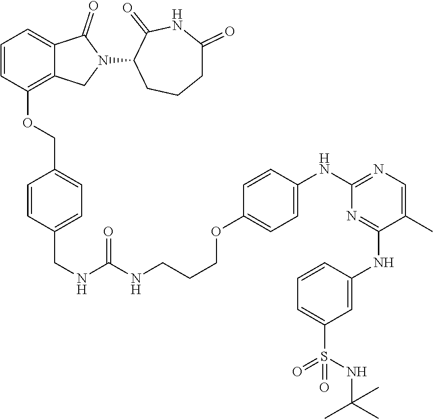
C1=CC(OCC2=CC=C(CNC(NCCCOC3=CC=C(NC4=NC=C(C)C(NC5=CC(S(=O)(NC(C)(C)C)=O)=CC=C5)=N4)C=C3)=O)C=C2)=C2C(=C1)C(=O)N(C1C(=O)NC(=O)CCC1)C2
